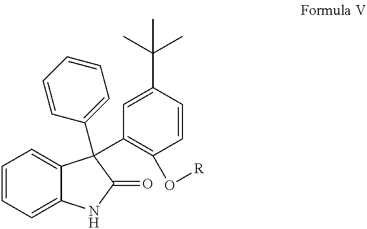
C1=CC=C2C(=C1)C(C1=CC=CC=C1)(C1=C(O[R])C=CC(C(C)(C)C)=C1)C(=O)N2
